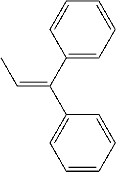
C1=C(C(C2=CC=CC=C2)=CC)C=CC=C1
